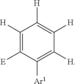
C1([H])=C([E])C([Ar1])=C([H])C([H])=C1[H]
